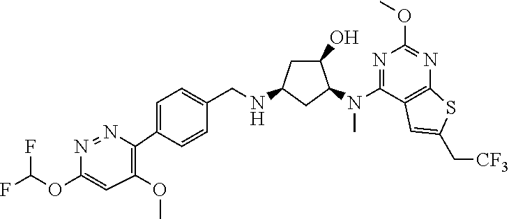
C1(OC(F)F)=CC(OC)=C(C2=CC=C(CNC3CC(O)C(N(C4=NC(OC)=NC5=C4C=C(C[CF3])S5)C)C3)C=C2)N=N1
